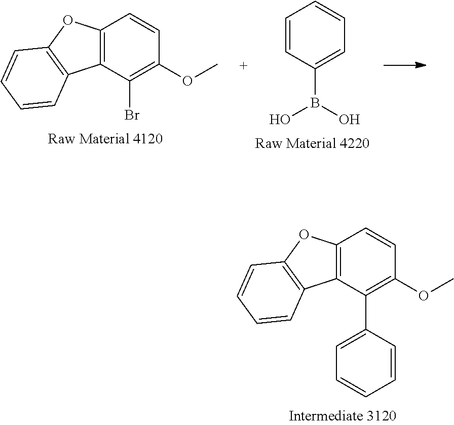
C12=C(C(Br)=C(OC)C=C1)C1=C(O2)C=CC=C1.C1=CC(B(O)O)=CC=C1.C12=C(C(C3=CC=CC=C3)=C(OC)C=C1)C1=C(O2)C=CC=C1
